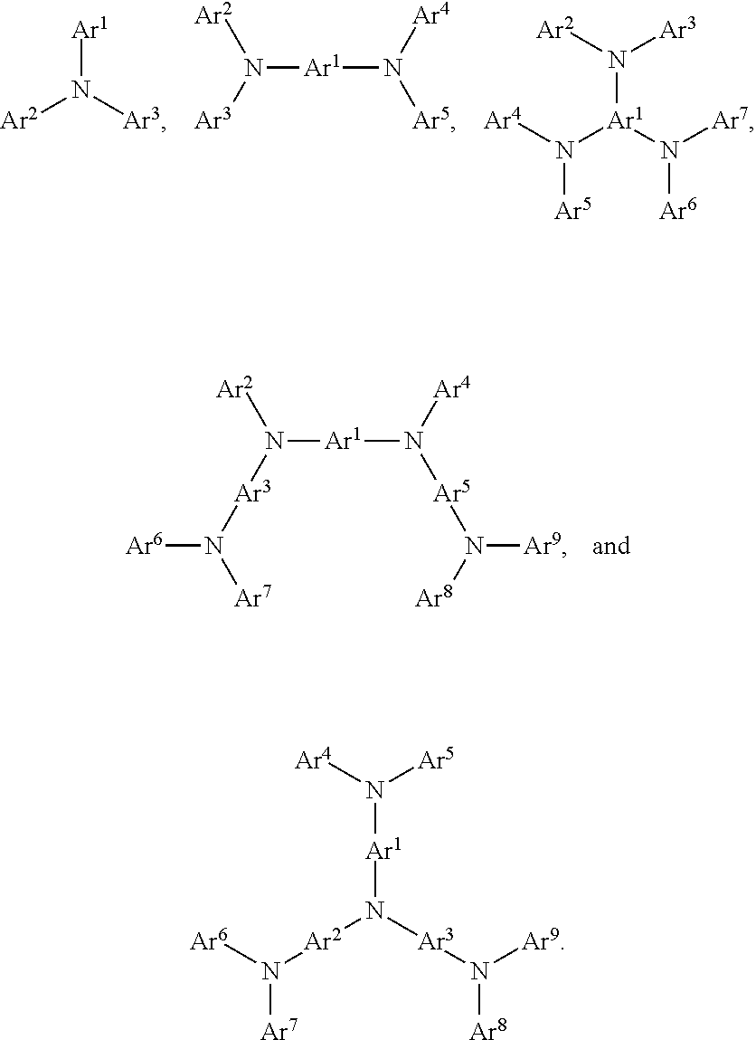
N([Ar5]N([Ar8])[Ar9])([Ar4])[Ar1]N([Ar2])[Ar3]N([Ar7])[Ar6].[Ar1]N([Ar3])[Ar2].N([Ar5])([Ar4])[Ar1]N([Ar2])[Ar3].N([Ar1](N([Ar7])[Ar6])N([Ar4])[Ar5])([Ar2])[Ar3].[Ar1](N([Ar3]N([Ar8])[Ar9])[Ar2]N([Ar7])[Ar6])N([Ar4])[Ar5]
